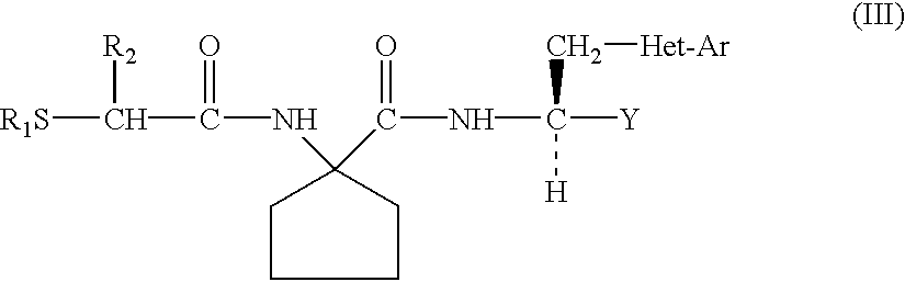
[R1S]C([R2])C(=O)NC1(C(=O)NC([H])(C[Het-Ar])[Y])CCCC1
